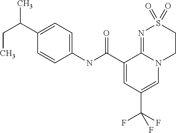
C1(NC(C2=CC(C(F)(F)F)=CN3C2=NS(=O)(=O)CC3)=O)=CC=C(C(CC)C)C=C1
